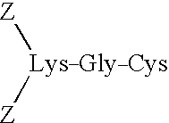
[Z][Lys_Gly_Cys][Z]
